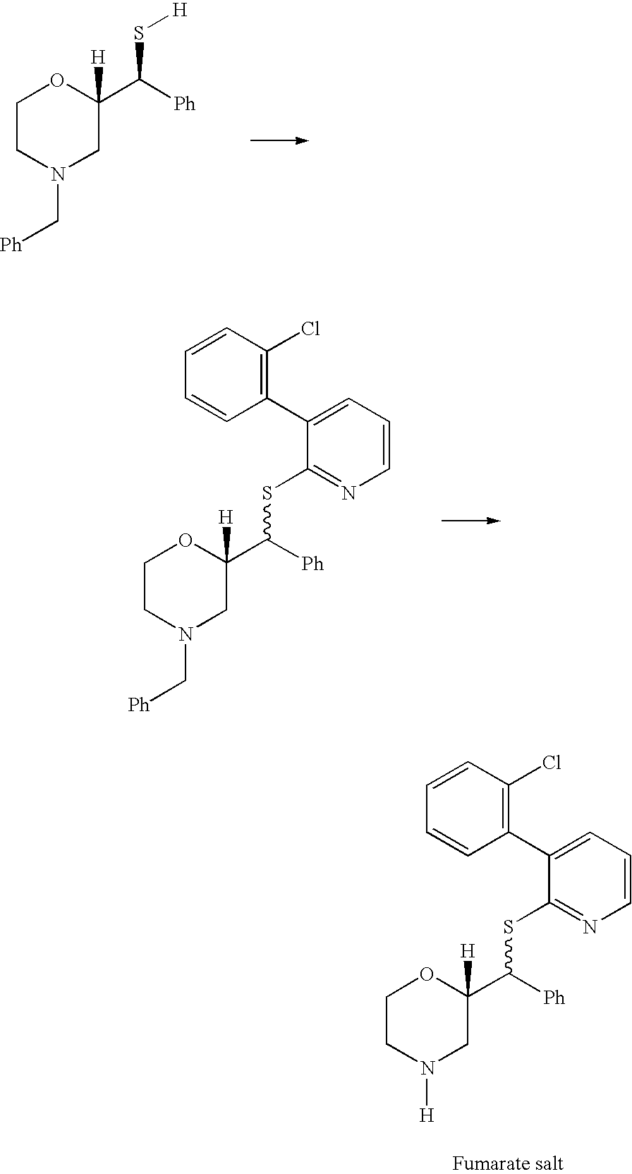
C1CN(C[Ph])CC([H])(C([Ph])S[H])O1.C1CN(C[Ph])CC([H])(C([Ph])SC2=NC=CC=C2C2=C(Cl)C=CC=C2)O1.C1CN([H])CC([H])(C([Ph])SC2=NC=CC=C2C2=C(Cl)C=CC=C2)O1
